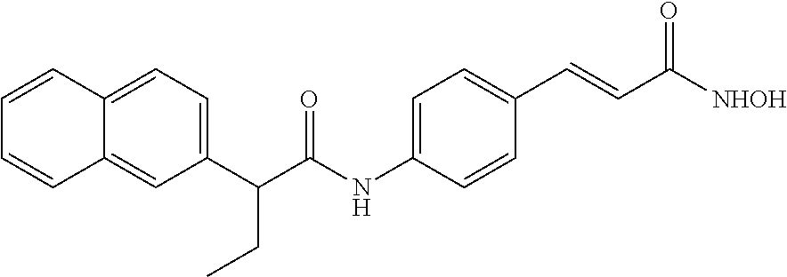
C1=C2C(=CC=C1C(C(NC1=CC=C(C=CC(=O)[NHOH])C=C1)=O)CC)C=CC=C2
